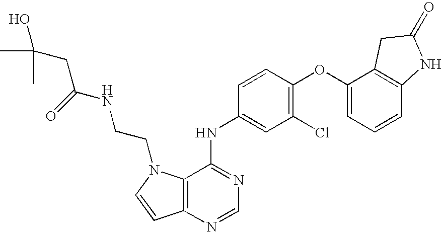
C12=C(N=CN=C1NC1=CC(Cl)=C(OC3=CC=CC4=C3CC(=O)N4)C=C1)C=CN2CCNC(CC(C)(O)C)=O
